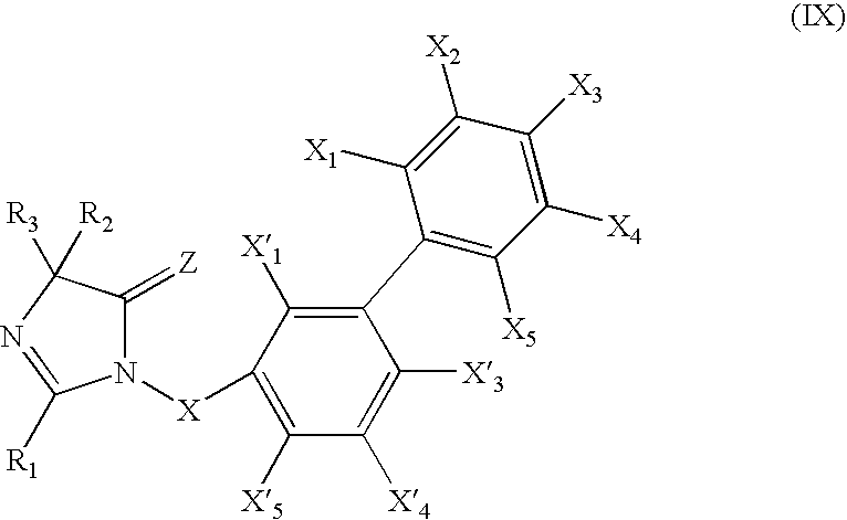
N1([X]C2=C([X5])C([X4])=C([X3])C(C3=C([X5])C([X4])=C([X3])C([X2])=C3[X1])=C2[X1])C(=[Z])C([R3])([R2])N=C1[R1]
